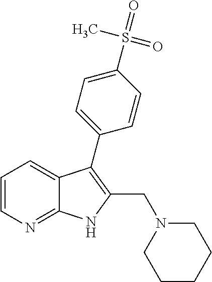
C12=NC=CC=C1C(C1=CC=C(S(=O)(C)=O)C=C1)=C(CN1CCCCC1)N2
